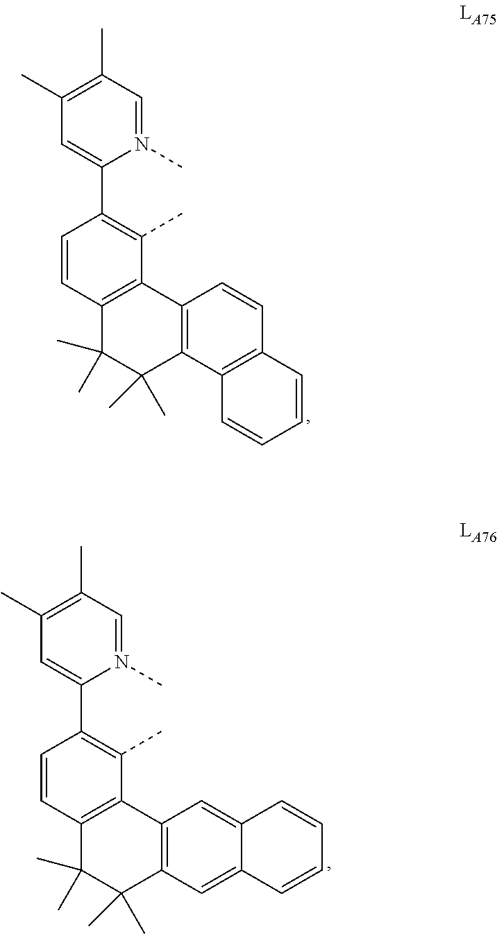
N1(C)=CC(C)=C(C)C=C1C1=C(C)C2=C(C=C1)C(C)(C)C(C)(C)C1=C2C=CC2=C1C=CC=C2.N1(C)=CC(C)=C(C)C=C1C1=C(C)C2=C(C=C1)C(C)(C)C(C)(C)C1=C2C=C2C(=C1)C=CC=C2
